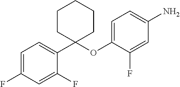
C1=C(F)C=C(F)C(C2(OC3=CC=C(N)C=C3F)CCCCC2)=C1
